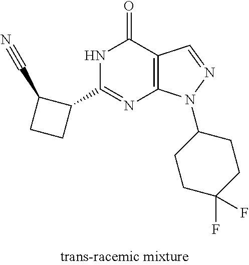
N1C(C2C(C#N)CC2)=NC2=C(C1=O)C=NN2C1CCC(F)(F)CC1
